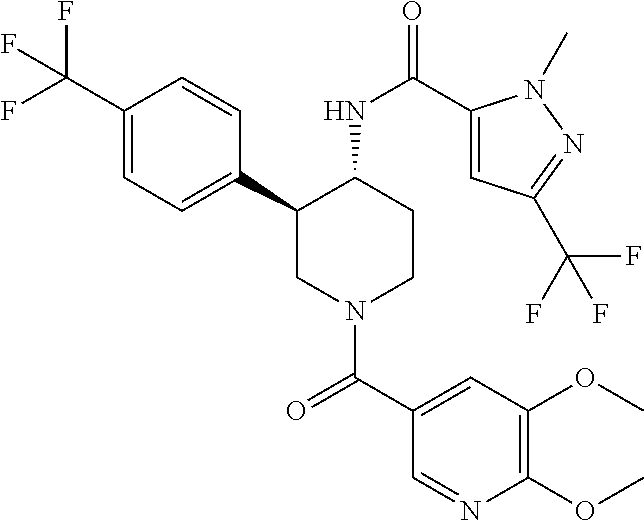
C1(C(F)(F)F)=CC=C(C2CN(C(C3=CC(OC)=C(OC)N=C3)=O)CCC2NC(=O)C2=CC(C(F)(F)F)=NN2C)C=C1
